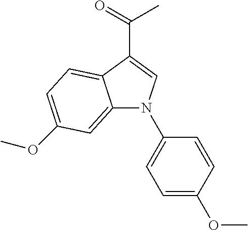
C12=CC(OC)=CC=C1C(C(=O)C)=CN2C1=CC=C(OC)C=C1
